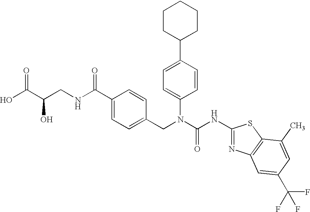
OC(C(CNC(C1=CC=C(CN(C(NC2=NC3=C(S2)C(C)=CC(C(F)(F)F)=C3)=O)C2=CC=C(C3CCCCC3)C=C2)C=C1)=O)O)=O
